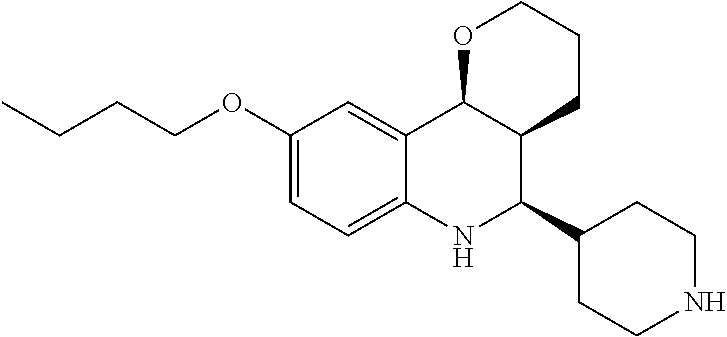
C12=CC(OCCCC)=CC=C1NC(C1CCNCC1)C1C2OCCC1
